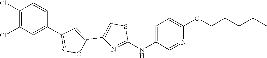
C1(C2=CSC(NC3=CC=C(OCCCCC)N=C3)=N2)=CC(C2=CC(Cl)=C(Cl)C=C2)=NO1
